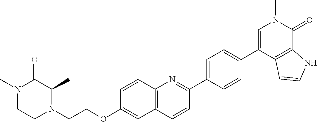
C1(C2=CC=C(C3=NC4=C(C=C3)C=C(OCCN3C(C)C(=O)N(C)CC3)C=C4)C=C2)=CN(C)C(=O)C2=C1C=CN2
